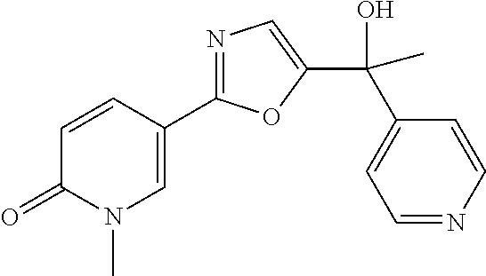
C1=CC(C2=NC=C(C(O)(C3=CC=NC=C3)C)O2)=CN(C)C1=O
